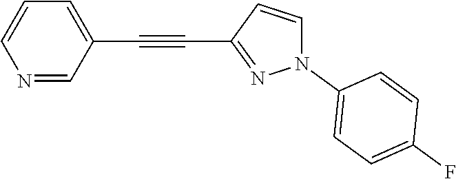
N1=CC(C#CC2=NN(C3=CC=C(F)C=C3)C=C2)=CC=C1
